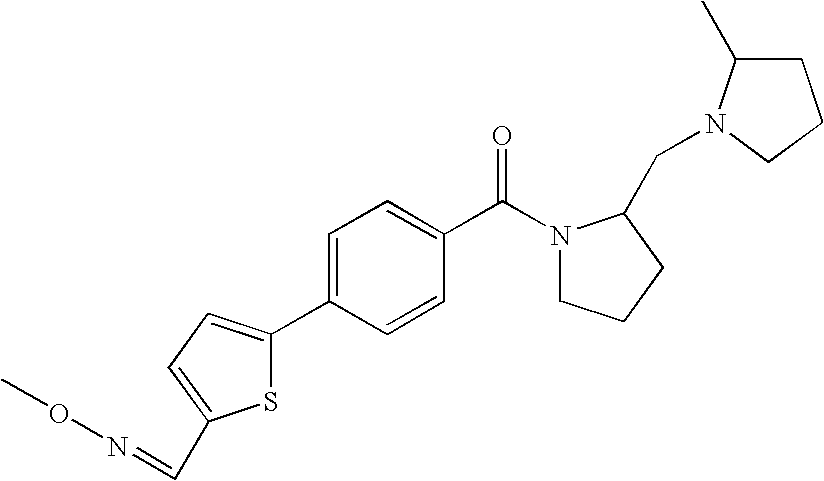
S1C(C2=CC=C(C(N3CCCC3CN3C(C)CCC3)=O)C=C2)=CC=C1C=NOC
